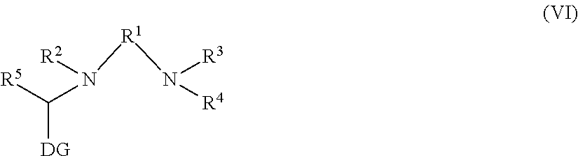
[R5]C(N([R2])[R1]N([R3])[R4])[DG]
